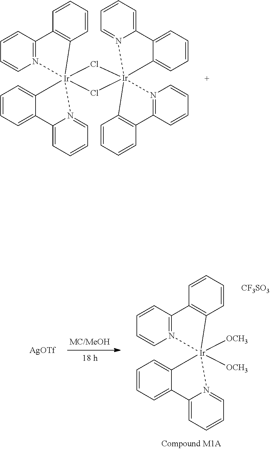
Cl1[Ir]23(Cl[Ir]145(N1=C(C=CC=C1)C1=C4C=CC=C1)C1=CC=CC=C1C1=CC=CC=N51)(C1=CC=CC=C1C1=CC=CC=N21)N1=C(C=CC=C1)C1=C3C=CC=C1.[AgOTf].[OCH3][Ir]12([OCH3])(N3=C(C=CC=C3)C3=C1C=CC=C3)C1=CC=CC=C1C1=CC=CC=N21.[CF3SO3]
